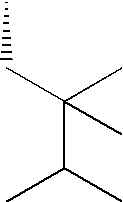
C(C(C)(C(C)C)C)C
